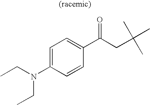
C1=C(N(CC)CC)C=CC(C(CC(C)(C)C)=O)=C1
